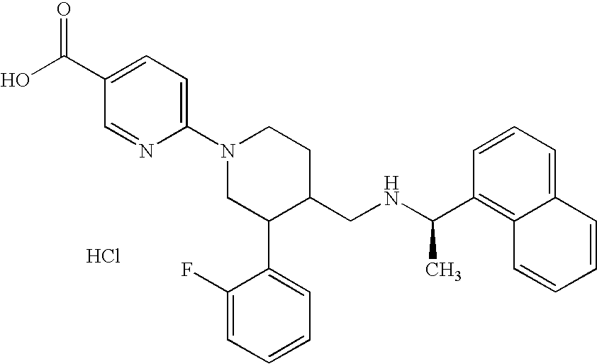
Cl.C1(N2CC(C3=CC=CC=C3F)C(CNC(C3=C4C(=CC=C3)C=CC=C4)C)CC2)=CC=C(C(O)=O)C=N1
